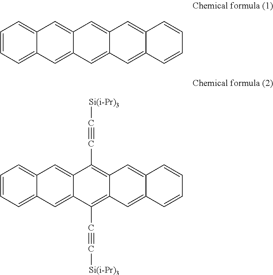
C1=CC=C2C(=C1)C=C1C(=C2)C=C2C(=C1)C=C1C(=C2)C=CC=C1.C1=CC=C2C(=C1)C=C1C(=C2)C(C#C[Si(i-Pr)3])=C2C(=C1C#C[Si(i-Pr)3])C=C1C(=C2)C=CC=C1
